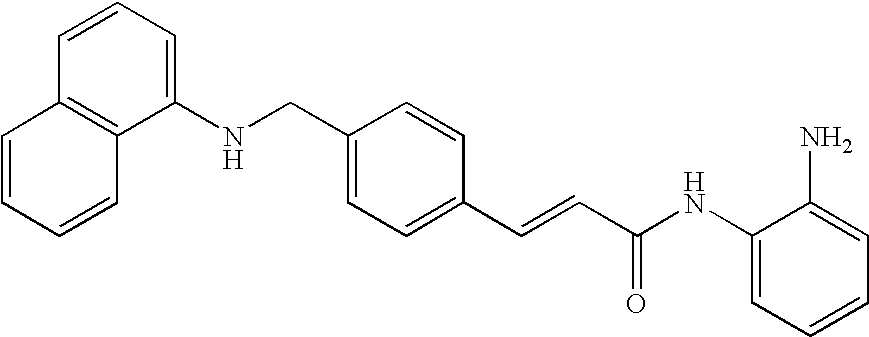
C1=CC2=C(C(NCC3=CC=C(C=CC(NC4=CC=CC=C4N)=O)C=C3)=C1)C=CC=C2
